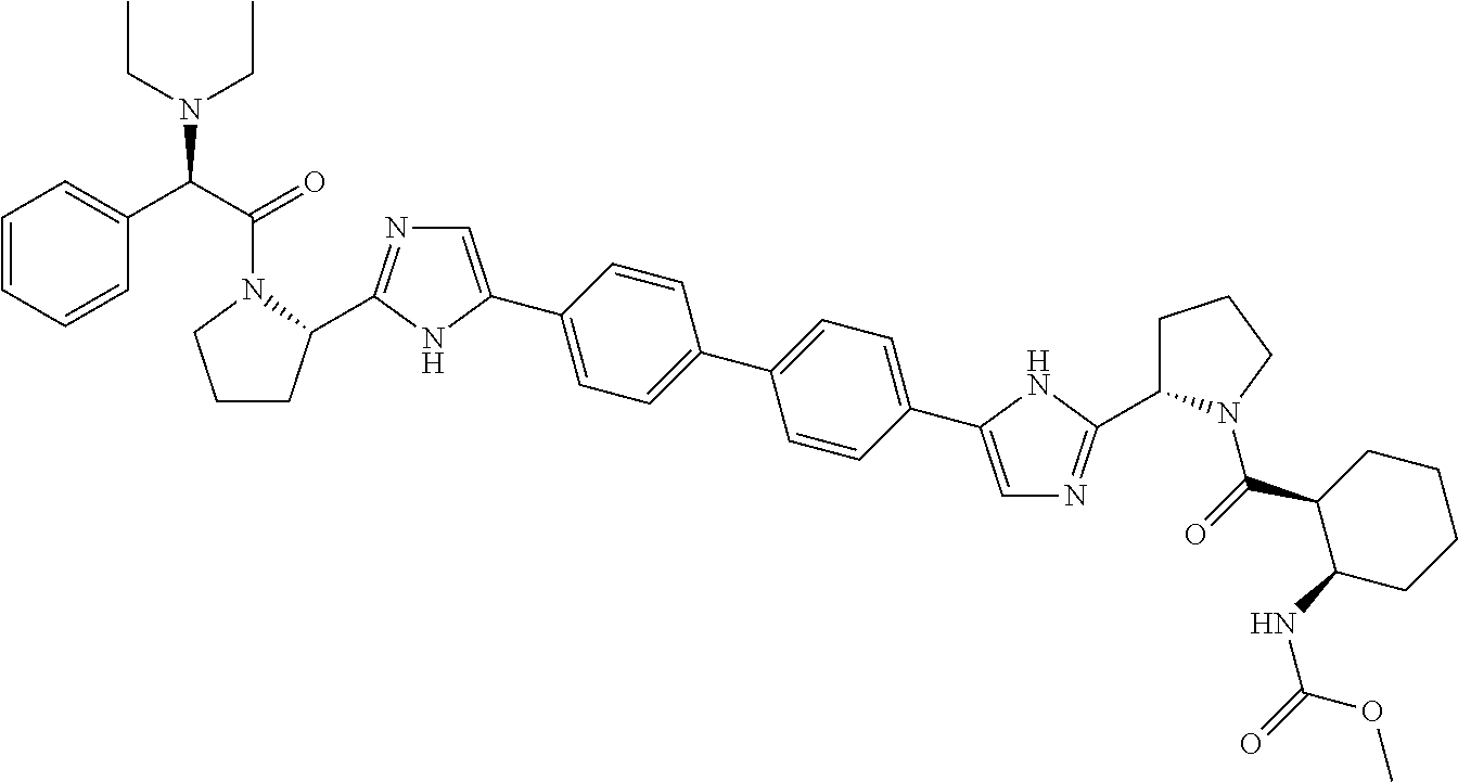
C1CC(C2=NC=C(C3=CC=C(C4=CC=C(C5=CN=C(C6CCCN6C(C6C(NC(=O)OC)CCCC6)=O)N5)C=C4)C=C3)N2)N(C(C(C2=CC=CC=C2)N(CC)CC)=O)C1
